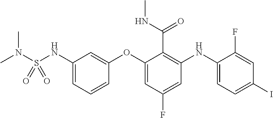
CN(S(NC1=CC=CC(OC2=CC(F)=CC(NC3=CC=C(I)C=C3F)=C2C(=O)NC)=C1)(=O)=O)C
